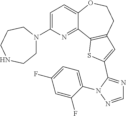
C1=C(N2CCNCCC2)N=C2C(=C1)OCCC1=C2SC(C2=NC=NN2C2=CC=C(F)C=C2F)=C1
